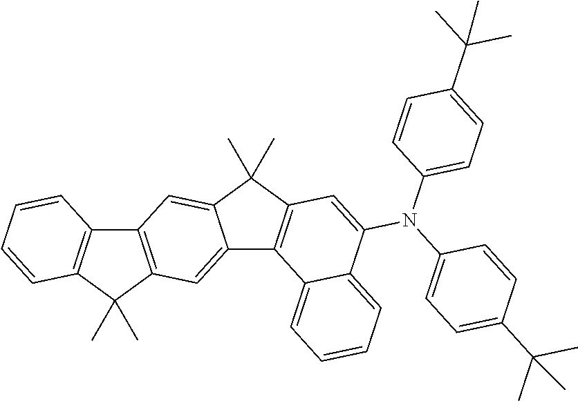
C12=C(C(C)(C)C3=C1C=CC=C3)C=C1C(=C2)C(C)(C)C2=C1C1=CC=CC=C1C(N(C1=CC=C(C(C)(C)C)C=C1)C1=CC=C(C(C)(C)C)C=C1)=C2
